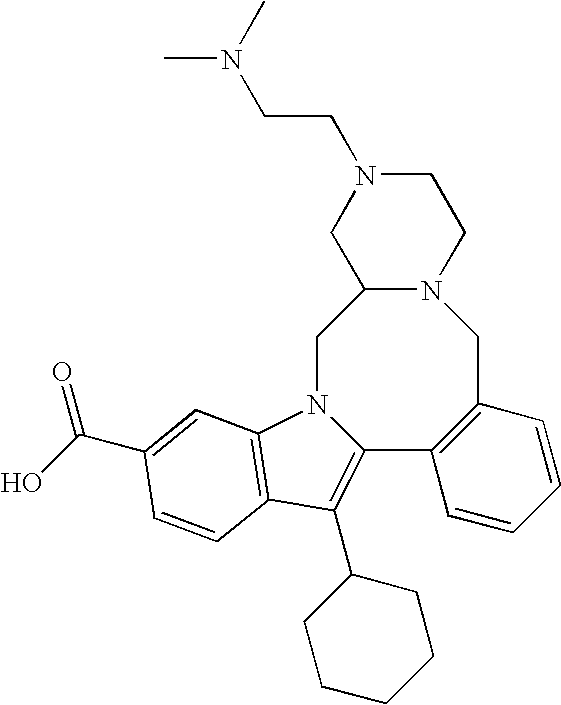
C1N2C(=C(C3CCCCC3)C3=C2C=C(C(O)=O)C=C3)C2=C(CN3C1CN(CCN(C)C)CC3)C=CC=C2
